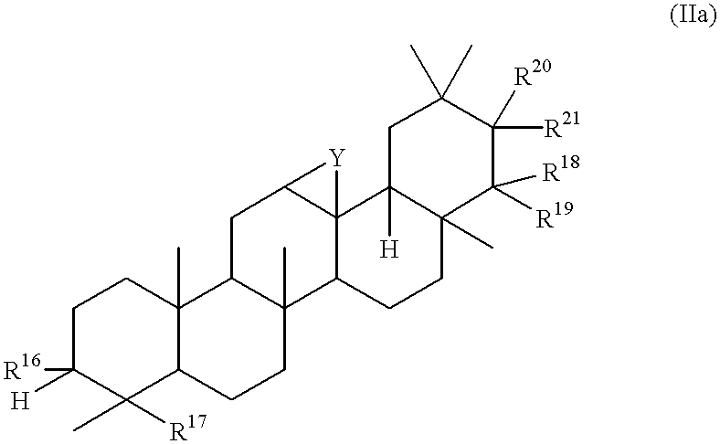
C1C([H])([R16])C(C)([R17])C2C(C)(C1)C1C(C)(CC2)C2C3(C(C1)[Y]3)C1([H])C(C)(CC2)C([R19])([R18])C([R21])([R20])C(C)(C)C1
